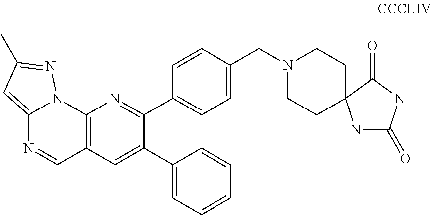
C1CN(CC2=CC=C(C3=NC4=C(C=C3C3=CC=CC=C3)C=NC3=CC(C)=NN43)C=C2)CCC12NC(=O)NC2=O
